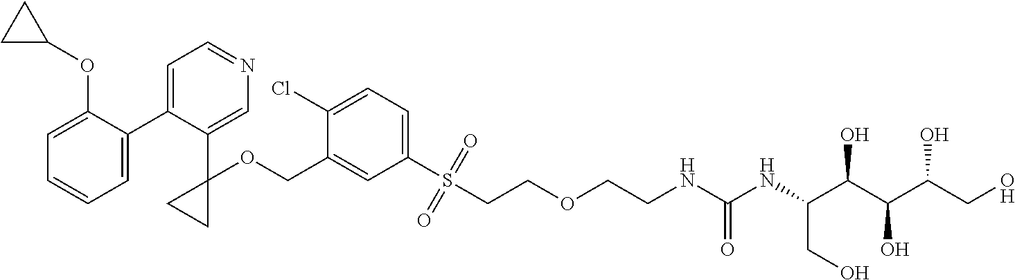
C1=C(COC2(C3=CN=CC=C3C3=CC=CC=C3OC3CC3)CC2)C(Cl)=CC=C1S(CCOCCNC(NC(C(C(C(CO)O)O)O)CO)=O)(=O)=O
